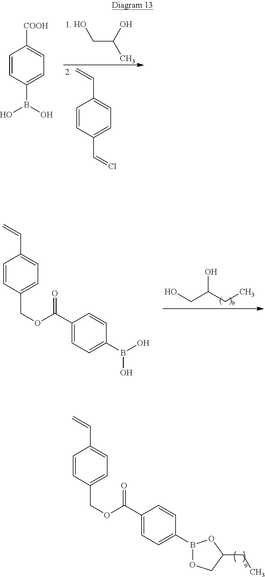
OCC(O)C.C1=CC(C=Cl)=CC=C1C=C.C1=CC(B(O)O)=CC=C1[COOH].OCC(CC)O.C1=CC(COC(C2=CC=C(B(O)O)C=C2)=O)=CC=C1C=C.C1=CC(COC(C2=CC=C(B3OCC(CC)O3)C=C2)=O)=CC=C1C=C
